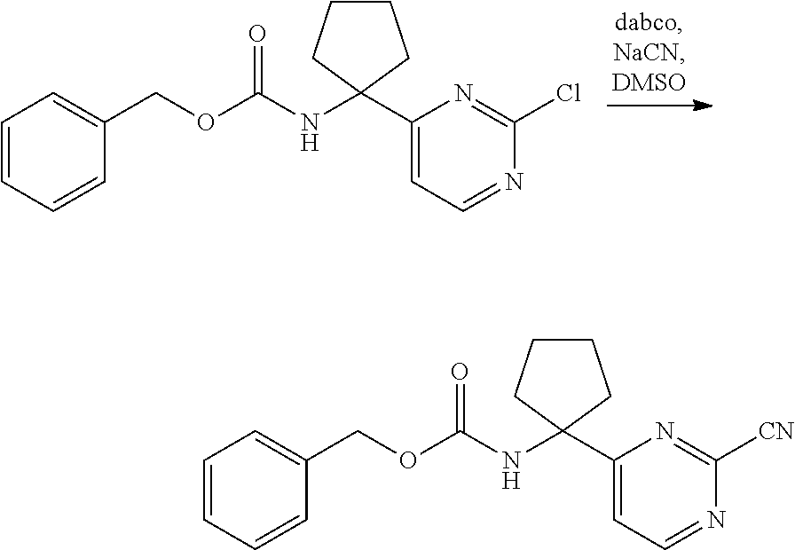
C1CCC(NC(OCC2=CC=CC=C2)=O)(C2=CC=NC([CN])=N2)C1.C1CCC(NC(OCC2=CC=CC=C2)=O)(C2=CC=NC(Cl)=N2)C1
